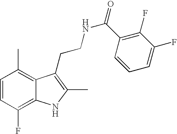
C1=CC(F)=C2C(=C1C)C(CCNC(=O)C1=C(F)C(F)=CC=C1)=C(C)N2
